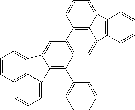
C12=C3C4=C(C=C1C1=C(C2=CC=C3)C=CC=C1)C(C1=CC=CC=C1)=C1C(=C4)C2=CC=CC3=C2C1=CC=C3
